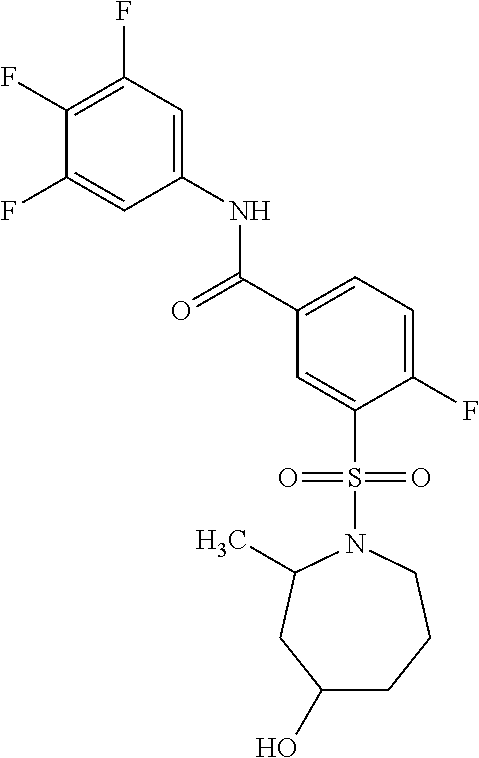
C1(F)=C(F)C=C(NC(C2=CC=C(F)C(S(N3C(C)CC(O)CCC3)(=O)=O)=C2)=O)C=C1F
